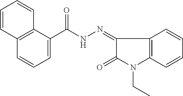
C1=CC=C(C(NN=C2C(=O)N(CC)C3=C2C=CC=C3)=O)C2=C1C=CC=C2
